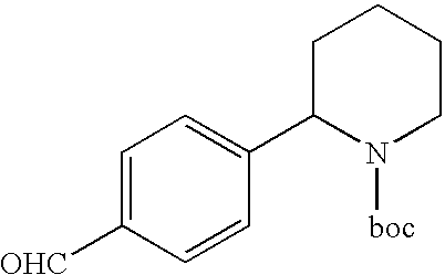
C1=C([OHC])C=CC(C2N([boc])CCCC2)=C1
